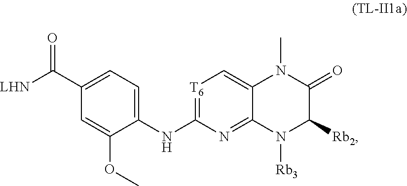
[Rb3]N1C([Rb2])C(=O)N(C)C2=C[T6]=C(NC3=CC=C(C([LHN])=O)C=C3OC)N=C12
